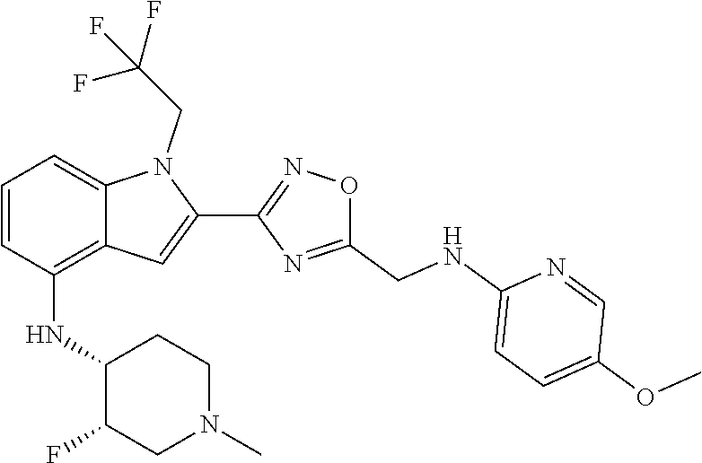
C1(C2=CC3=C(NC4CCN(C)CC4F)C=CC=C3N2CC(F)(F)F)=NOC(CNC2=CC=C(OC)C=N2)=N1
